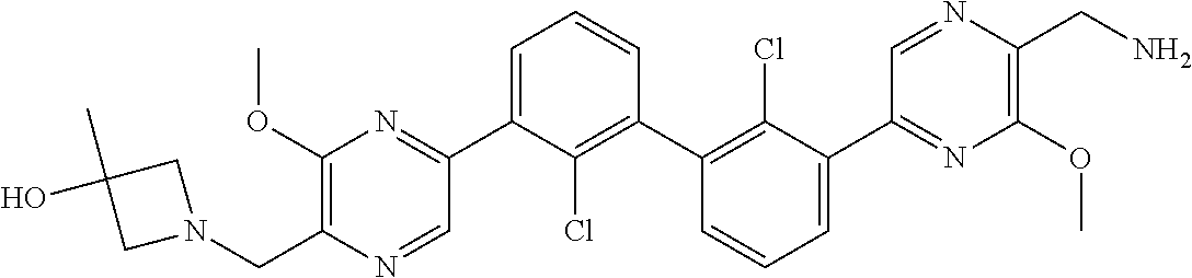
C1(C2=NC(OC)=C(CN3CC(C)(O)C3)N=C2)=CC=CC(C2=C(Cl)C(C3=NC(OC)=C(CN)N=C3)=CC=C2)=C1Cl
